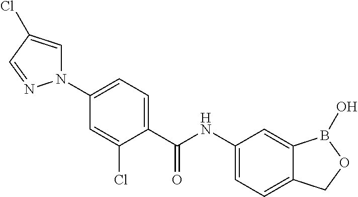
C1(NC(C2=CC=C(N3C=C(Cl)C=N3)C=C2Cl)=O)=CC=C2C(=C1)B(O)OC2
